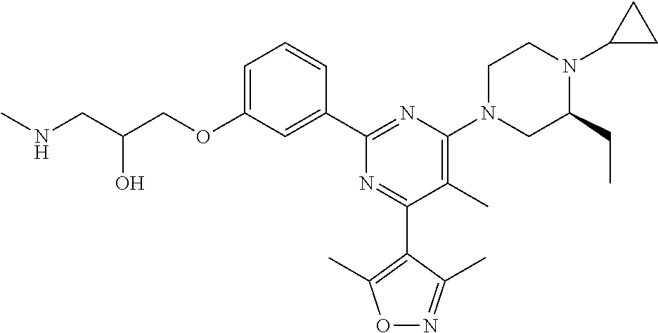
C1=C(OCC(CNC)O)C=C(C2=NC(N3CC(CC)N(C4CC4)CC3)=C(C)C(C3=C(C)ON=C3C)=N2)C=C1
